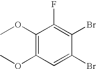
C1=C(Br)C(Br)=C(F)C(OC)=C1OC
